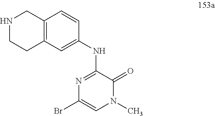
C12=C(C=C(NC3=NC(Br)=CN(C)C3=O)C=C1)CCNC2
